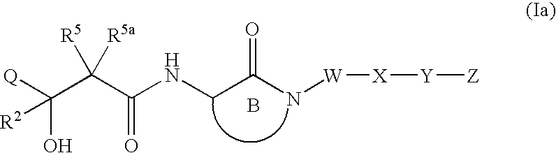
[Q]C(C(C(NCC(N[W][X][Y][Z])=O)=O)([R5])[R5a])(O)[R2].B
